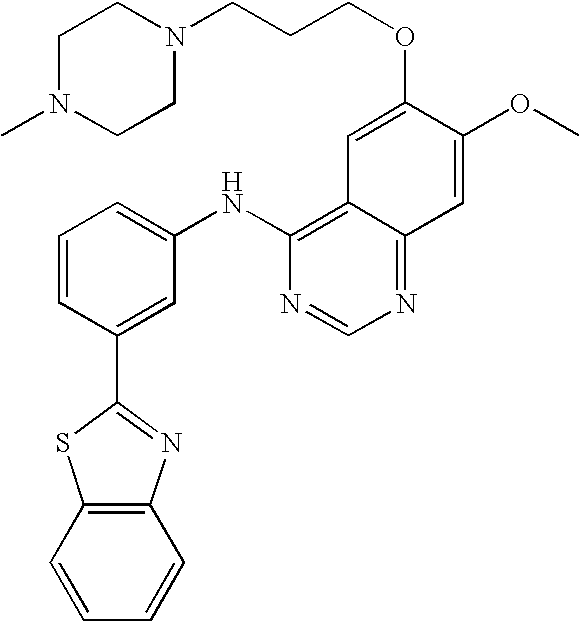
C1N(C)CCN(CCCOC2=CC3=C(NC4=CC=CC(C5=NC6=C(S5)C=CC=C6)=C4)N=CN=C3C=C2OC)C1
